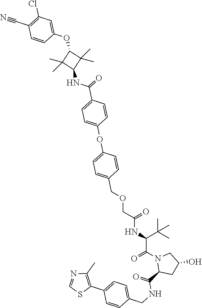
C1(C)=C(C2=CC=C(CNC(=O)C3CC(O)CN3C(C(NC(=O)COCC3=CC=C(OC4=CC=C(C(NC5C(C)(C)C(OC6=CC(Cl)=C(C#N)C=C6)C5(C)C)=O)C=C4)C=C3)C(C)(C)C)=O)C=C2)SC=N1
